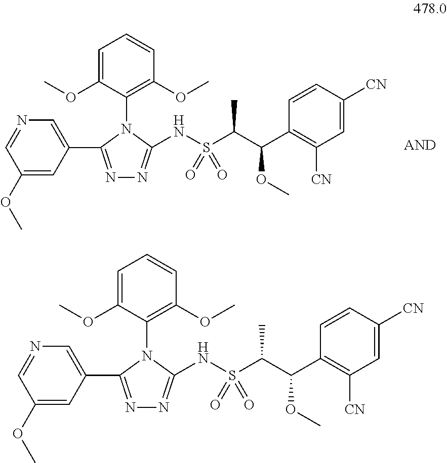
N1=C(C2=CN=CC(OC)=C2)N(C2=C(OC)C=CC=C2OC)C(NS(C(C(C2=C([CN])C=C([CN])C=C2)OC)C)(=O)=O)=N1.N1=C(C2=CN=CC(OC)=C2)N(C2=C(OC)C=CC=C2OC)C(NS(C(C(C2=C([CN])C=C([CN])C=C2)OC)C)(=O)=O)=N1
